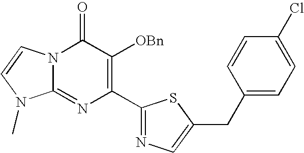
N12C(=NC(C3=NC=C(CC4=CC=C(Cl)C=C4)S3)=C([OBn])C1=O)N(C)C=C2
